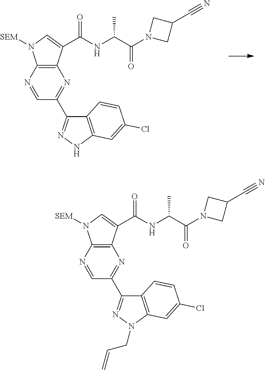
C1=NC2=C(N=C1C1=NNC3=C1C=CC(Cl)=C3)C(C(NC(C(N1CC(C#N)C1)=O)C)=O)=CN2[SEM].C1=NC2=C(N=C1C1=NN(CC=C)C3=C1C=CC(Cl)=C3)C(C(NC(C(N1CC(C#N)C1)=O)C)=O)=CN2[SEM]
